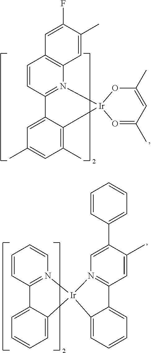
C1=CC2=N(C3=C1C=C(F)C(C)=C3)[Ir]1(C3=C(C)C=C(C)C=C23)O=C(C)C=C(C)O1.C1=C2C(=CC=C1)[Ir]1(N3=C2C=CC=C3)C2=CC=CC=C2C2=N1C=C(C1=CC=CC=C1)C(C)=C2
